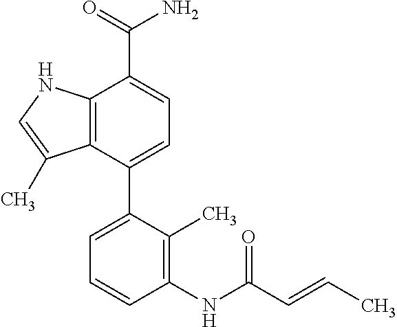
C12=C(C(C3=CC=CC(NC(C=CC)=O)=C3C)=CC=C1C(=O)N)C(C)=CN2
